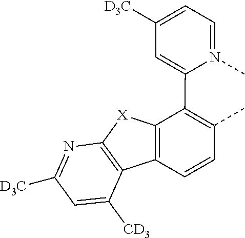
C1=N(C)C(C2=C(C)C=CC3=C2[X]C2=C3C([CD3])=CC([D3C])=N2)=CC([D3C])=C1
